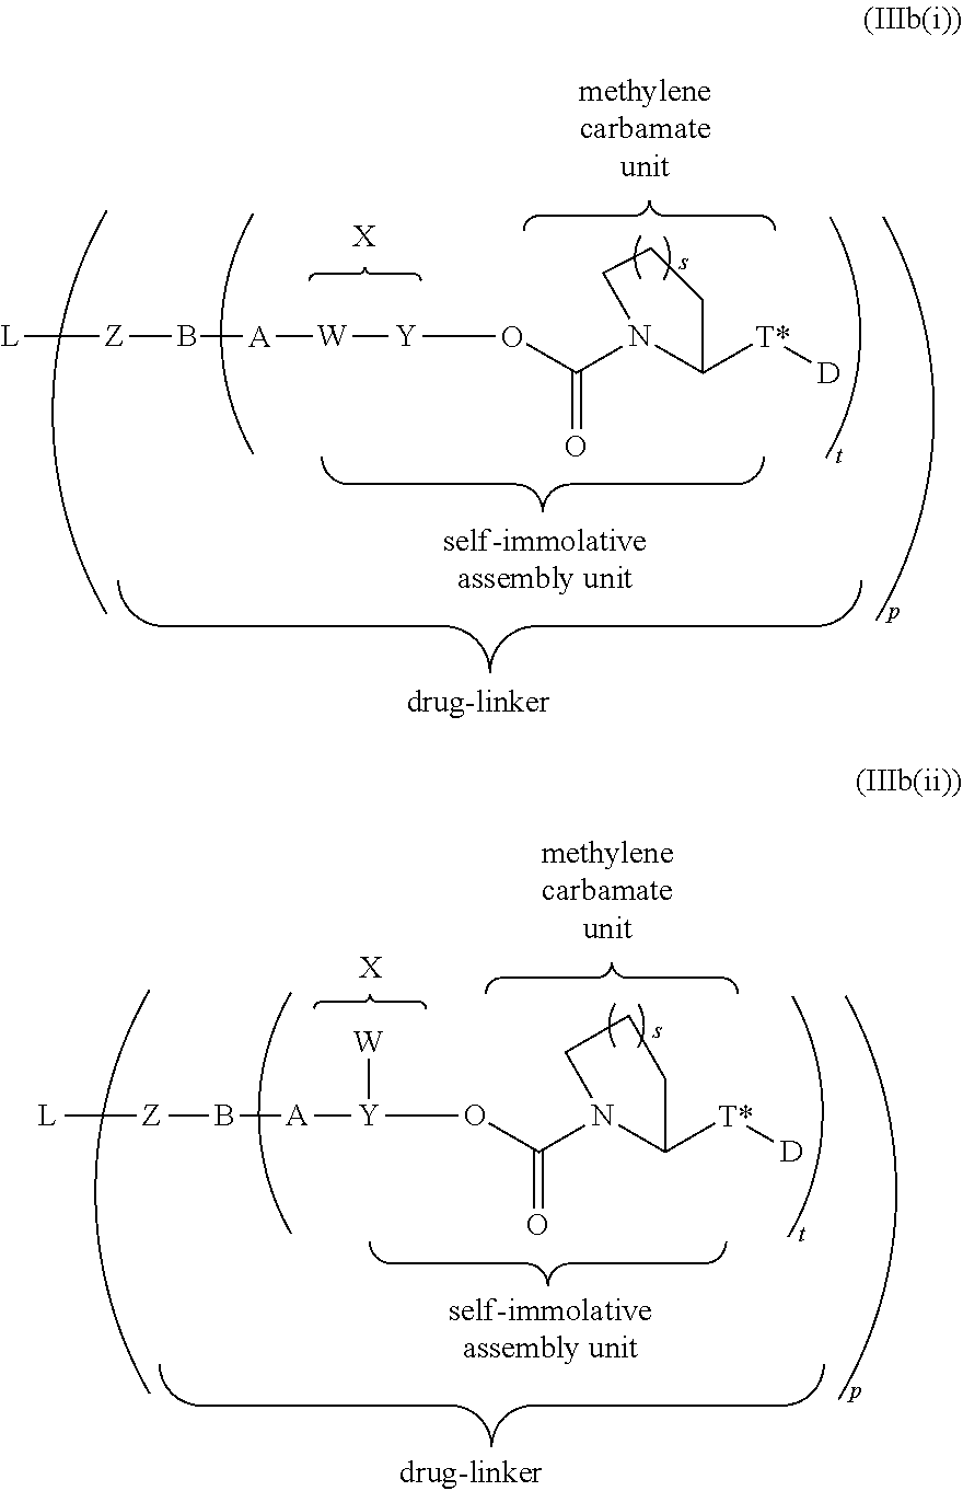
[L][Z]B[A][W][Y]OC(N1C([T*][D])CCC1)=O.[X].[L][Z]B[A][Y](OC(N1C([T*][D])CCC1)=O)[W].[X]
